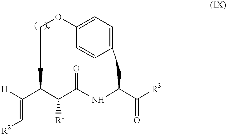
[R2]C=C([H])C1C([R1])C(=O)NC(C([R3])=O)CC2=CC=C(C=C2)OCC1
